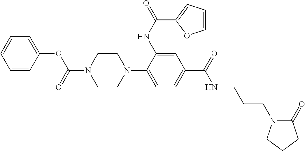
C1(OC(N2CCN(C3=CC=C(C(=O)NCCCN4C(=O)CCC4)C=C3NC(=O)C3=CC=CO3)CC2)=O)=CC=CC=C1
